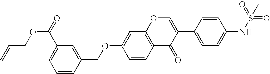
C(COC(=O)C1=CC=CC(COC2=CC3=C(C=C2)C(=O)C(C2=CC=C(NS(=O)(C)=O)C=C2)=CO3)=C1)=C
